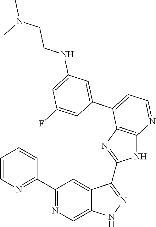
C1(C2=NC=C3C(=C2)C(C2=NC4=C(N2)N=CC=C4C2=CC(NCCN(C)C)=CC(F)=C2)=NN3)=NC=CC=C1
